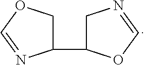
C1(C2CN=CO2)COC=N1
